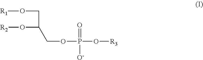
[R1]OCC(O[R2])COP(=O)(O[R3])[O-]
